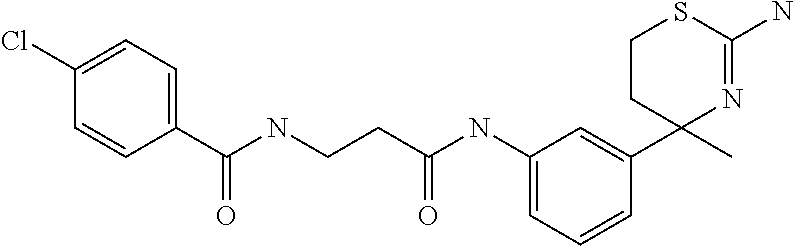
C1=CC(C2(C)N=C(N)SCC2)=CC(NC(CCNC(=O)C2=CC=C(Cl)C=C2)=O)=C1
